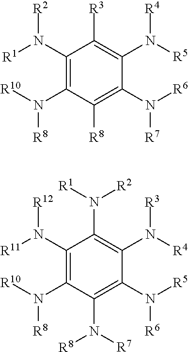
[R1]N(C1=C(N([R10])[R8])C([R8])=C(N([R6])[R7])C(N([R5])[R4])=C1[R3])[R2].[R11]N(C1=C(N([R10])[R8])C(N([R8])[R7])=C(N([R5])[R6])C(N([R4])[R3])=C1N([R1])[R2])[R12]
